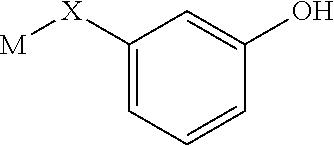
C1=C([X][M])C=C(O)C=C1
